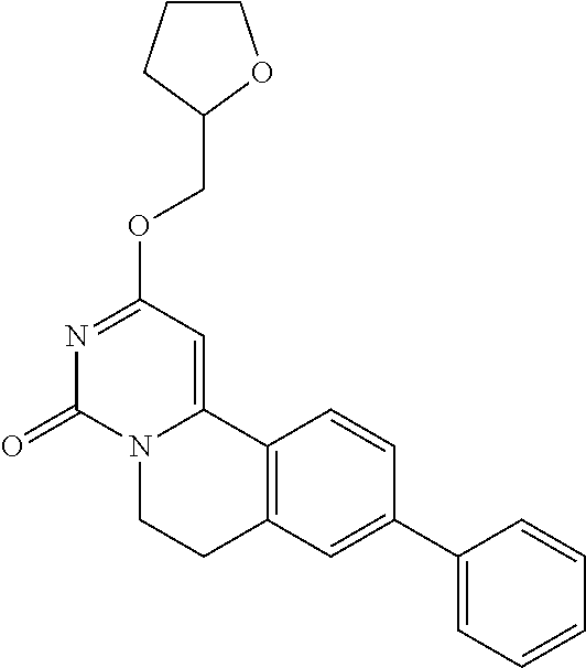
N1=C(OCC2OCCC2)C=C2N(C1=O)CCC1=C2C=CC(C2=CC=CC=C2)=C1
